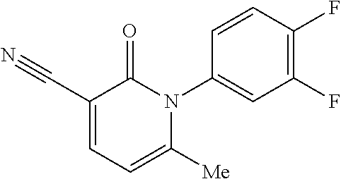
C1=CC(N2C(=O)C(C#N)=CC=C2[Me])=CC(F)=C1F
